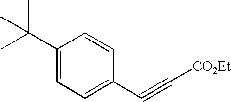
C1=CC(C#C[CO2Et])=CC=C1C(C)(C)C
